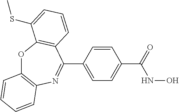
O1C2=C(N=C(C3=CC=C(C(NO)=O)C=C3)C3=C1C(SC)=CC=C3)C=CC=C2
